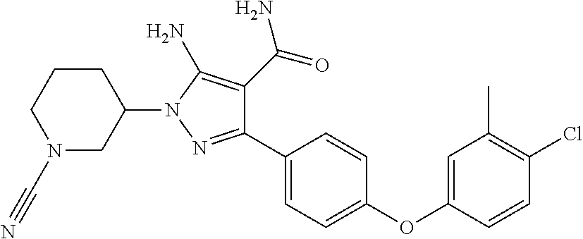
C1(C2=CC=C(OC3=CC(C)=C(Cl)C=C3)C=C2)=NN(C2CCCN(C#N)C2)C(N)=C1C(=O)N
